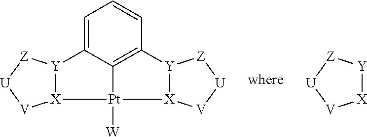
C1=C2C3=C(C=C1)[Y]1[X]([Pt]3([W])[X]3[Y]2[Z][U][V]3)[V][U][Z]1.[Y]1[X][V][U][Z]1
